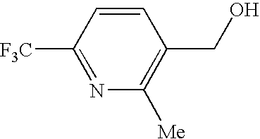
C1([F3C])=NC([Me])=C(CO)C=C1
